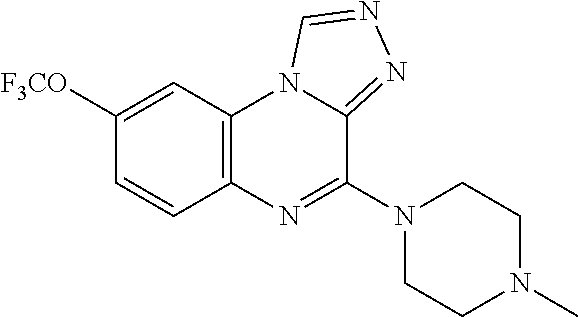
C12=C(C=C([F3CO])C=C1)N1C(=NN=C1)C(N1CCN(C)CC1)=N2
